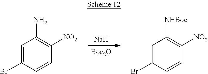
[Boc2O].[Na].C1=C(Br)C=CC([NO2])=C1N.C1=C(Br)C=CC([NO2])=C1[NHBoc]
